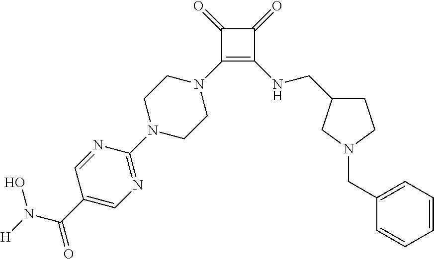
C1(N2CCN(C3=NC=C(C(N([H])O)=O)C=N3)CC2)=C(NCC2CCN(CC3=CC=CC=C3)C2)C(=O)C1=O
